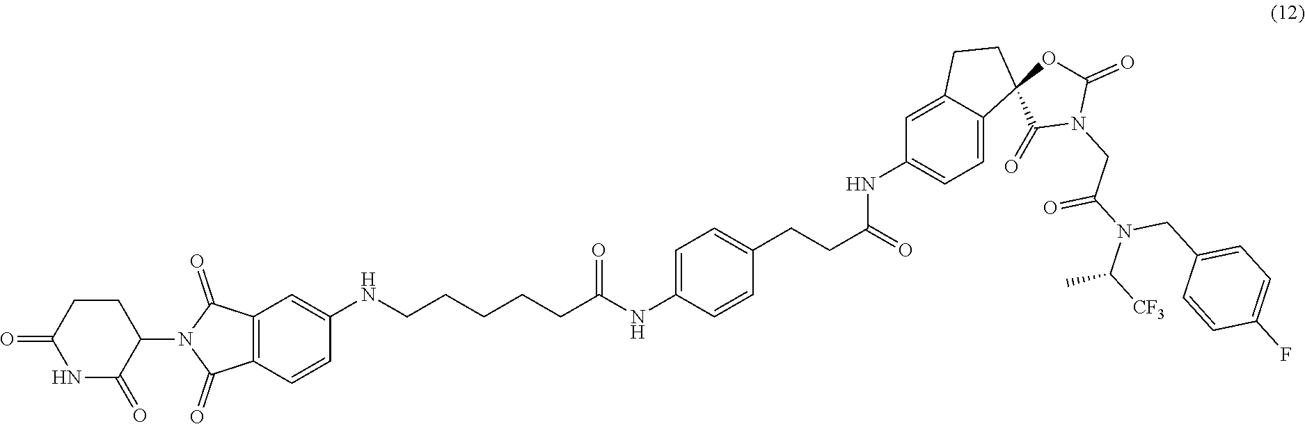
C1CC(=O)NC(=O)C1N1C(=O)C2=C(C1=O)C=C(NCCCCCC(NC1=CC=C(CCC(=O)NC3=CC=C4C(=C3)CCC43C(=O)N(CC(N(C([CF3])C)CC4=CC=C(F)C=C4)=O)C(=O)O3)C=C1)=O)C=C2
